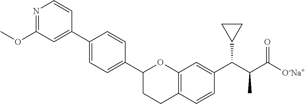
N1=C(OC)C=C(C2=CC=C(C3CCC4=C(O3)C=C(C(C(C([O-Na+])=O)C)C3CC3)C=C4)C=C2)C=C1
